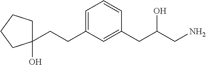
C(CC1=CC=CC(CC(CN)O)=C1)C1(O)CCCC1
